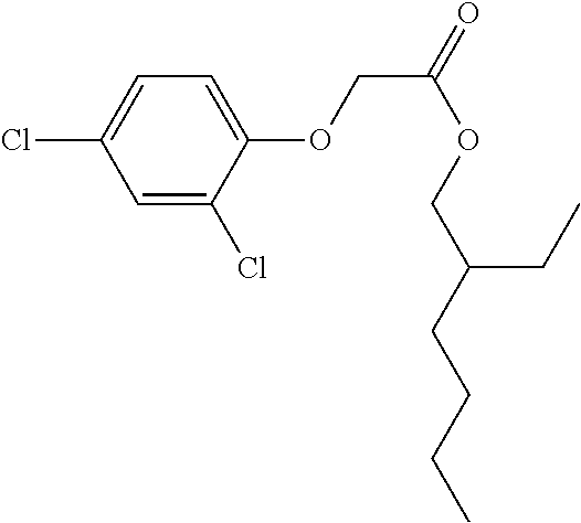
ClC1=CC=C(OCC(=O)OCC(CCCC)CC)C(Cl)=C1
